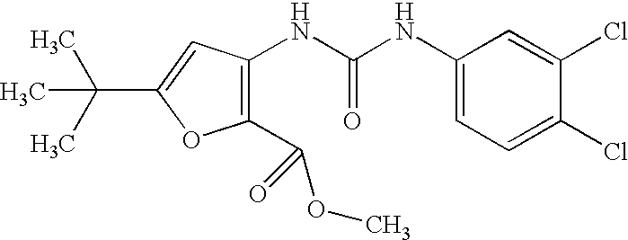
C1(C(OC)=O)=C(NC(NC2=CC=C(Cl)C(Cl)=C2)=O)C=C(C(C)(C)C)O1
